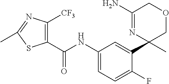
C1(NC(=O)C2=C([CF3])N=C(C)S2)=CC=C(F)C(C2(C)COCC(N)=N2)=C1
